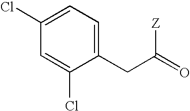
C1(Cl)=CC=C(CC(=O)[Z])C(Cl)=C1
